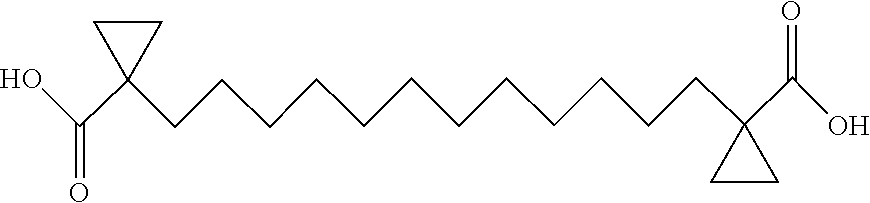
C(C1(C(=O)O)CC1)CCCCCCCCCCCC1(C(=O)O)CC1
